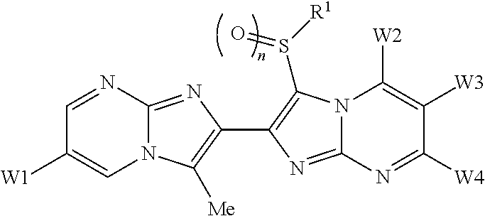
N12C(=NC(C3=C(S([R1])=O)N4C(=N3)N=C([W4])C([W3])=C4[W2])=C1[Me])N=CC([W1])=C2
